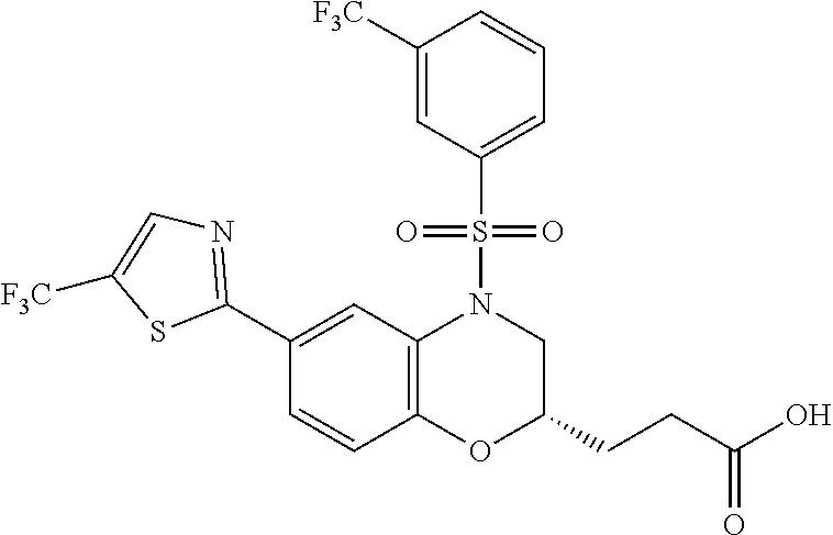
C1(C2=NC=C([F3C])S2)=CC2=C(C=C1)OC(CCC(O)=O)CN2S(C1=CC=CC([F3C])=C1)(=O)=O
